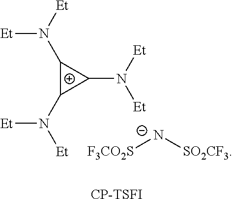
C1(N([Et])[Et])C(N([Et])[Et])C1N([Et])[Et].[F3CO2S][N-][SO2CF3].[CP-TSFI]
